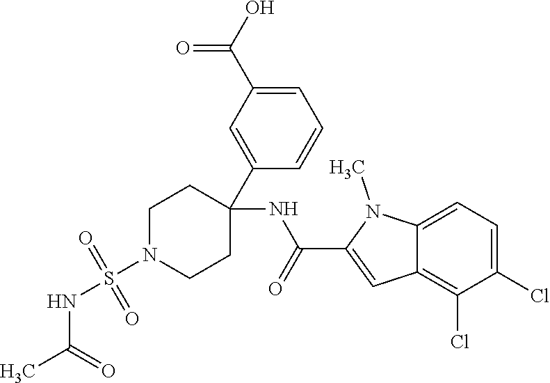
C1=C2C(=C(Cl)C(Cl)=C1)C=C(C(=O)NC1(C3=CC(C(=O)O)=CC=C3)CCN(S(NC(=O)C)(=O)=O)CC1)N2C
